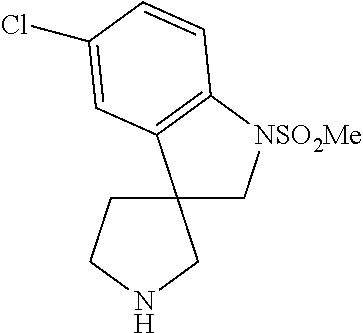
N1CC2(CC1)C[NSO2Me]C1=C2C=C(Cl)C=C1
